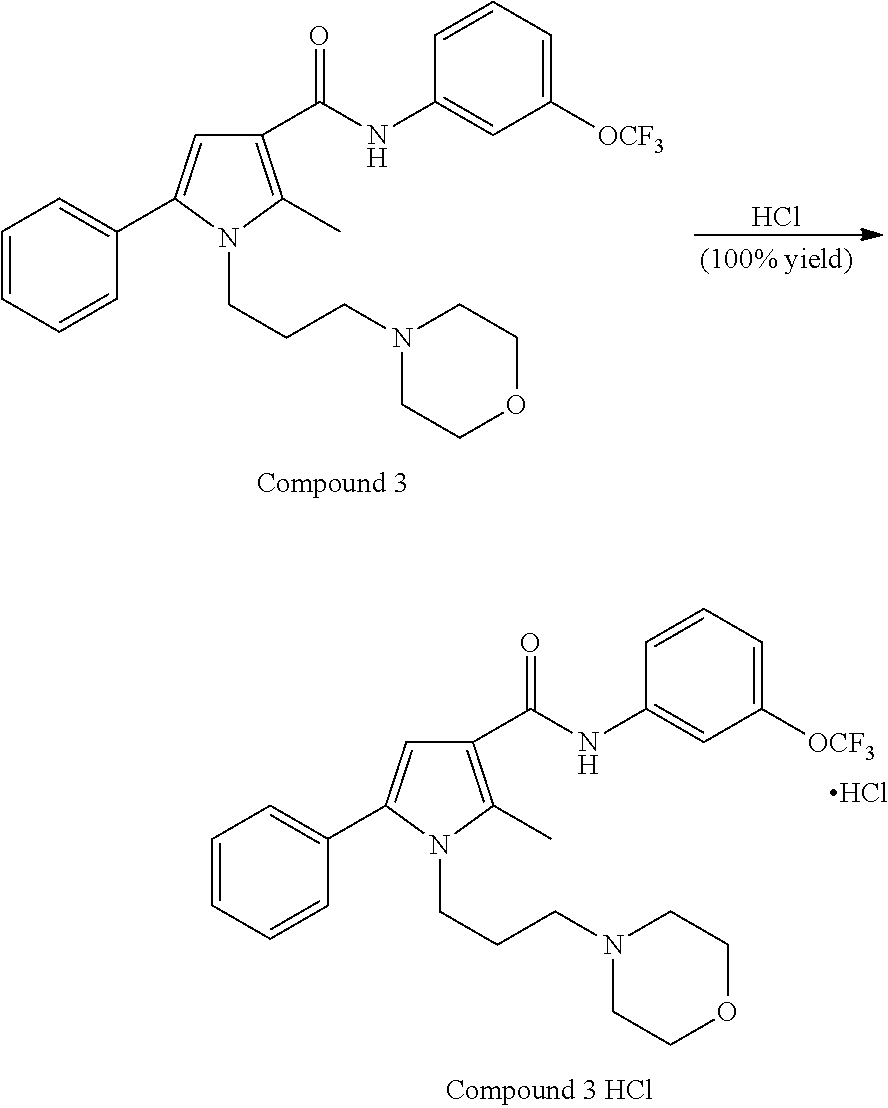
C1=CC=CC(C2=CC(C(NC3=CC([OCF3])=CC=C3)=O)=C(C)N2CCCN2CCOCC2)=C1.Cl.C1=CC=CC(C2=CC(C(NC3=CC([OCF3])=CC=C3)=O)=C(C)N2CCCN2CCOCC2)=C1.Cl
